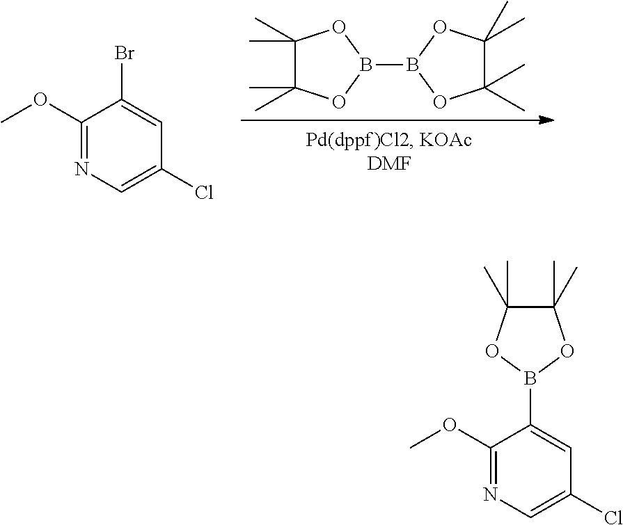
B1(B2OC(C)(C)C(C)(C)O2)OC(C)(C)C(C)(C)O1.C1(OC)=NC=C(Cl)C=C1Br.C1(OC)=NC=C(Cl)C=C1B1OC(C)(C)C(C)(C)O1
